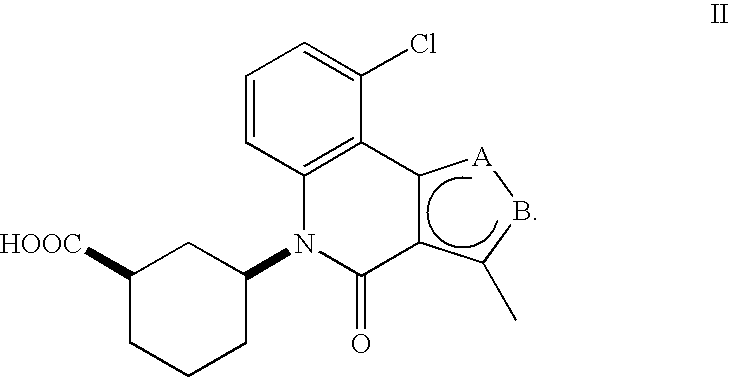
C1([HOOC])CCCC(N2C(=O)C3C(C4=C2C=CC=C4Cl)[A]BC3C)C1
